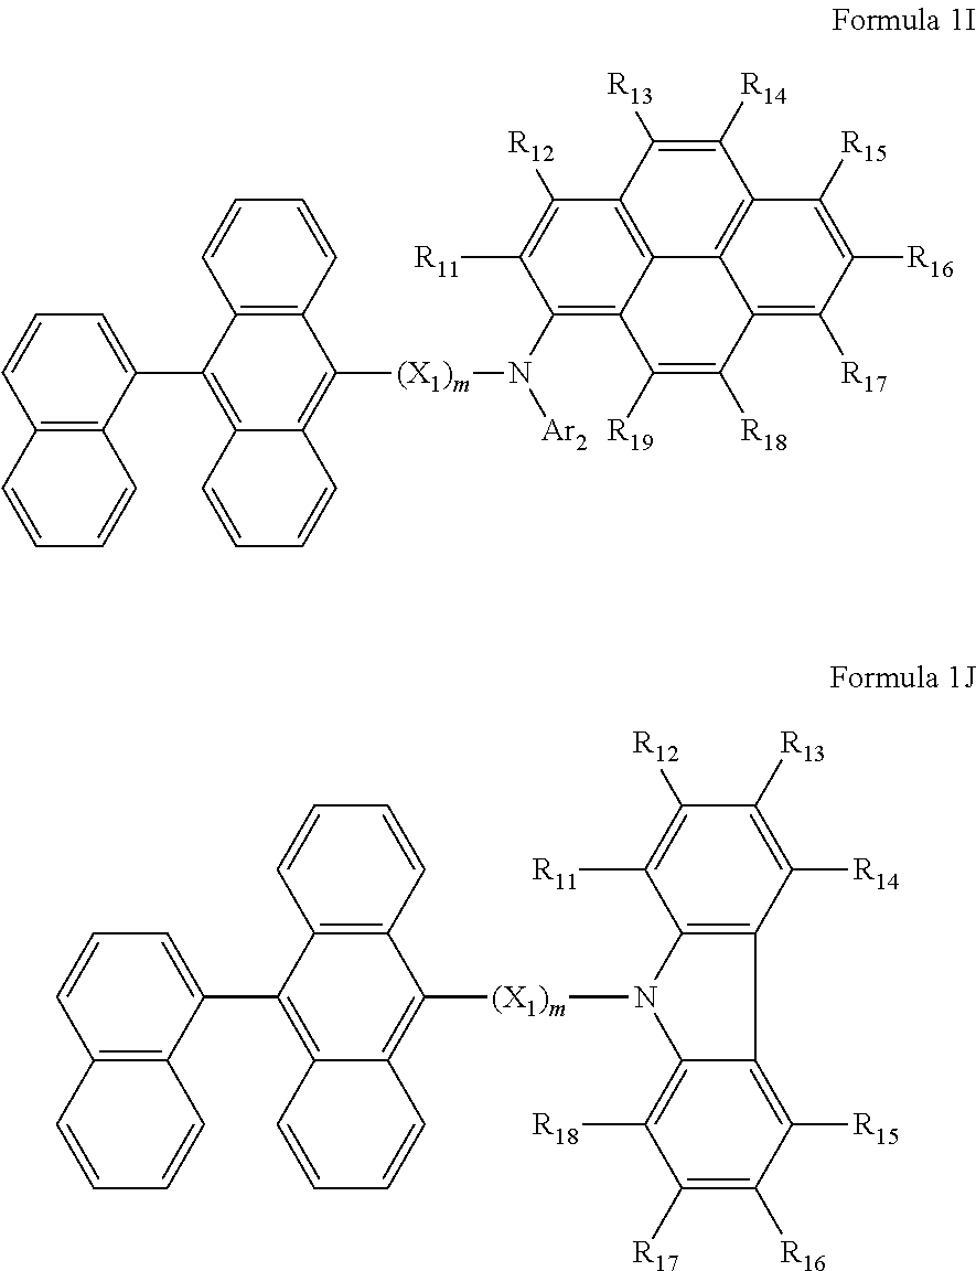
C12=C(C(C3=C4C(=C([(X1)m]N([Ar2])C5=C6C7=C(C([R12])=C5[R11])C([R13])=C([R14])C5=C7C(=C([R17])C([R16])=C5[R15])C([R18])=C6[R19])C5=C3C=CC=C5)C=CC=C4)=CC=C1)C=CC=C2.C12=C(C(C3=C4C(=C([(X1)m]N5C6=C(C7=C([R15])C([R16])=C([R17])C([R18])=C57)C([R14])=C([R13])C([R12])=C6[R11])C5=C3C=CC=C5)C=CC=C4)=CC=C1)C=CC=C2
